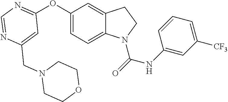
C1=C(CN2CCOCC2)N=CN=C1OC1=CC=C2C(=C1)CCN2C(=O)NC1=CC([CF3])=CC=C1
